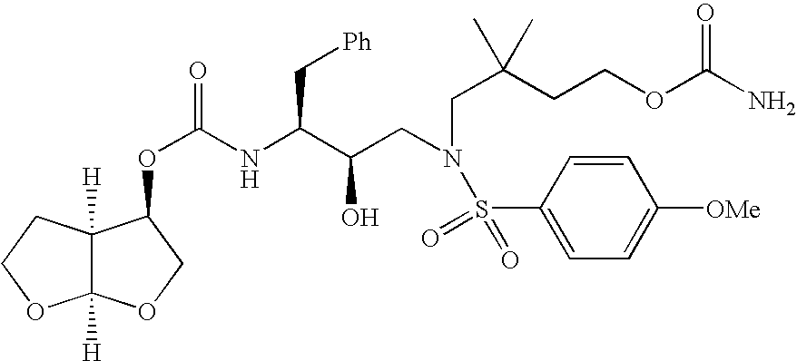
C(NC(C(CN(CC(CCOC(N)=O)(C)C)S(=O)(=O)C1=CC=C([OMe])C=C1)O)C[Ph])(=O)OC1C2([H])C([H])(OCC2)OC1
